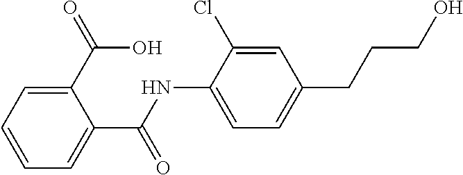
C1(NC(C2=CC=CC=C2C(O)=O)=O)=CC=C(CCCO)C=C1Cl
